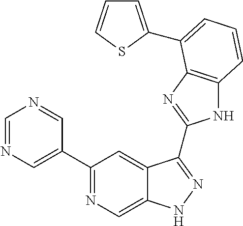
C1=NC=C(C2=NC=C3C(=C2)C(C2=NC4=C(N2)C=CC=C4C2=CC=CS2)=NN3)C=N1
